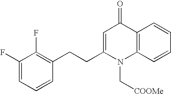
C1(F)=CC=CC(CCC2=CC(=O)C3=C(N2C[COOMe])C=CC=C3)=C1F
